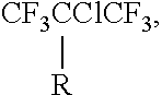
[CF3CClCF3][R]
